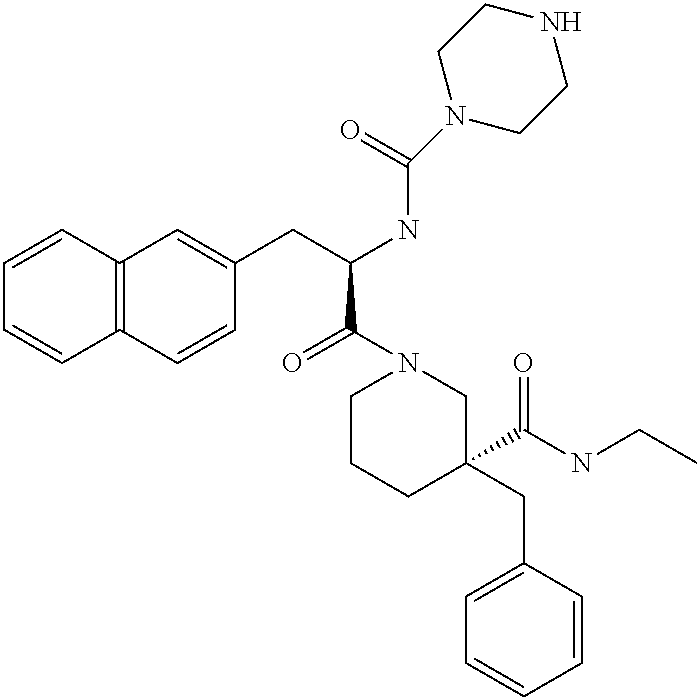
C1=CC2=C(C=C1)C=CC(CC(NC(N1CCNCC1)=O)C(=O)N1CCCC(CC3=CC=CC=C3)(C(NCC)=O)C1)=C2
